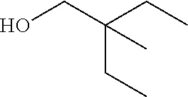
OCC(CC)(CC)C
